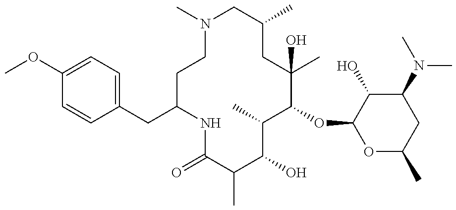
COC1=CC=C(CC2CCN(C)CC(C)CC(C)(O)C(OC3OC(C)CC(N(C)C)C3O)C(C)C(O)C(C)C(=O)N2)C=C1
